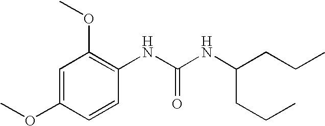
C1(OC)=C(NC(NC(CCC)CCC)=O)C=CC(OC)=C1
